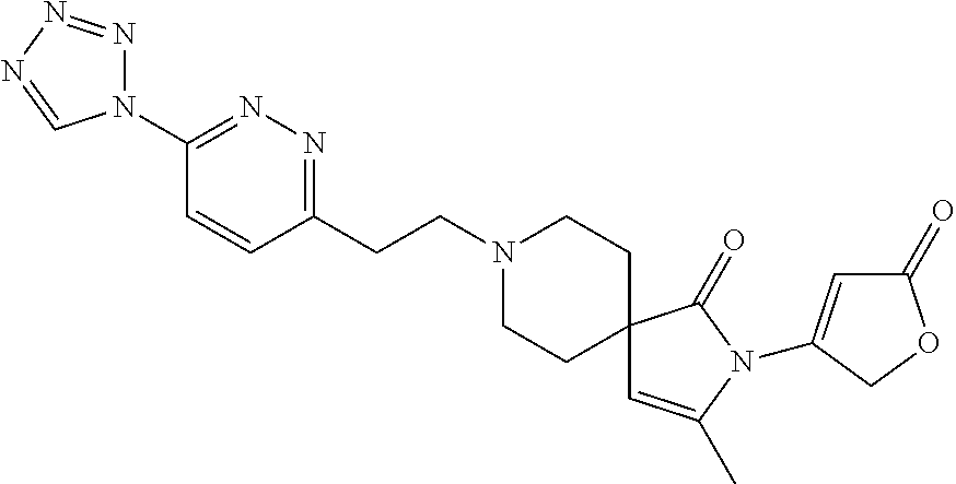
N1(C2=NN=C(CCN3CCC4(CC3)C=C(C)N(C3=CC(=O)OC3)C4=O)C=C2)N=NN=C1
